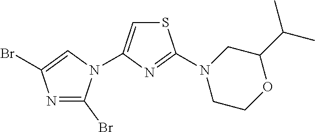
N1=C(Br)N(C2=CSC(N3CCOC(C(C)C)C3)=N2)C=C1Br
